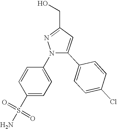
N1(C2=CC=C(S(N)(=O)=O)C=C2)C(C2=CC=C(Cl)C=C2)=CC(CO)=N1
